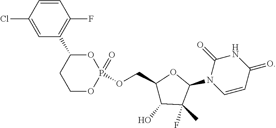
C1=CC(F)=C(C2CCOP(=O)(OCC3C(O)C(C)(F)C(N4C=CC(=O)NC4=O)O3)O2)C=C1Cl
